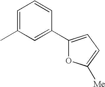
C1=C(C)C=C(C2=CC=C([Me])O2)C=C1
